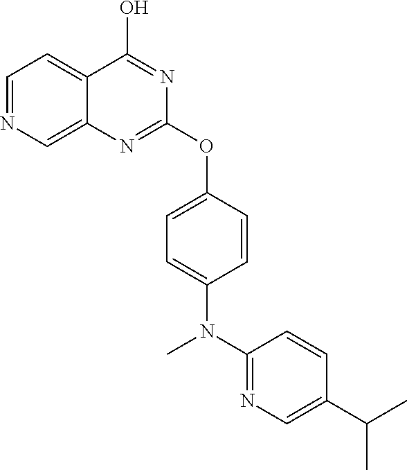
C1=NC=C2C(=C1)C(O)=NC(OC1=CC=C(N(C3=NC=C(C(C)C)C=C3)C)C=C1)=N2
